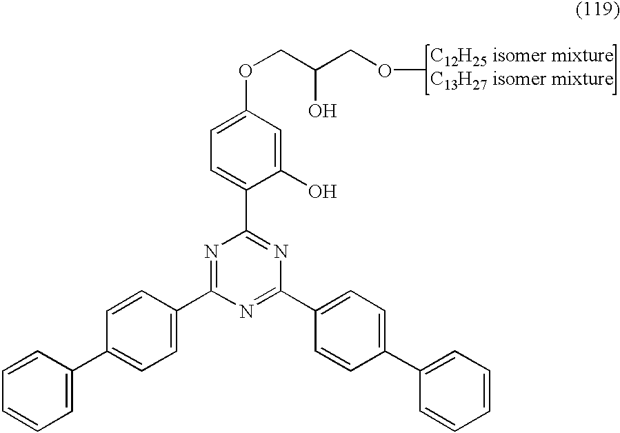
C1(C2=CC=CC=C2)=CC=C(C2=NC(C3=CC=C(OCC(COC)O)C=C3O)=NC(C3=CC=C(C4=CC=CC=C4)C=C3)=N2)C=C1
